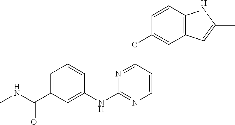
CNC(C1=CC=CC(NC2=NC=CC(OC3=CC4=C(C=C3)NC(C)=C4)=N2)=C1)=O
